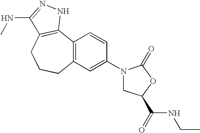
C12=C(C=C(N3CC(C(NCC)=O)OC3=O)C=C1)CCCC1=C2NN=C1NC
